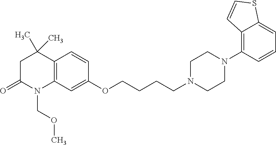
C12=C(C=C(OCCCCN3CCN(C4=C5C(=CC=C4)SC=C5)CC3)C=C1)N(COC)C(=O)CC2(C)C
